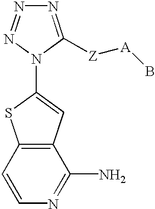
N1=C([Z][A]B)N(C2=CC3=C(C=CN=C3N)S2)N=N1
